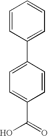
C1(C2=CC=C(C(O)=O)C=C2)=CC=CC=C1
